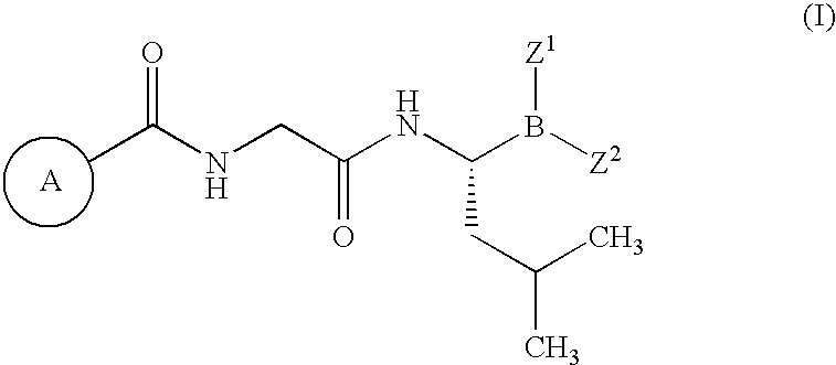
O=C(NCC(NC(B([Z2])[Z1])CC(C)C)=O)C
